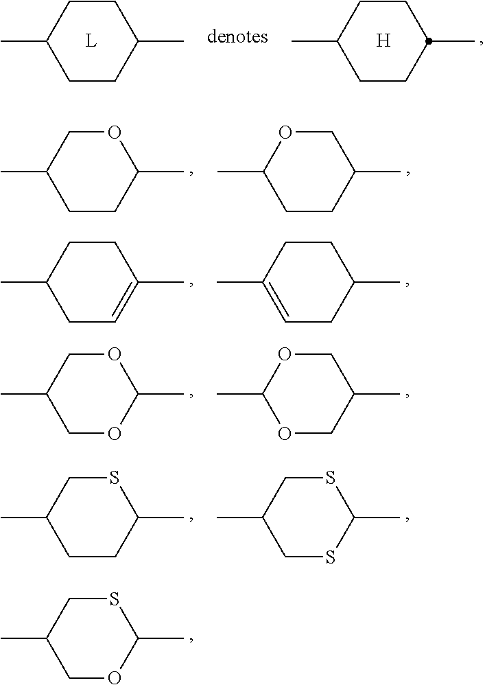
S1CC(C)COC1C.C1CC(C)CCC1C.C1CC(C)CCC1C.[H].O1CC(C)CCC1C.C1OC(C)CCC1C.C1CC(C)CC=C1C.C1CC(C)=CCC1C.O1CC(C)COC1C.O1CC(C)COC1C.S1CC(C)CCC1C.S1CC(C)CSC1C
